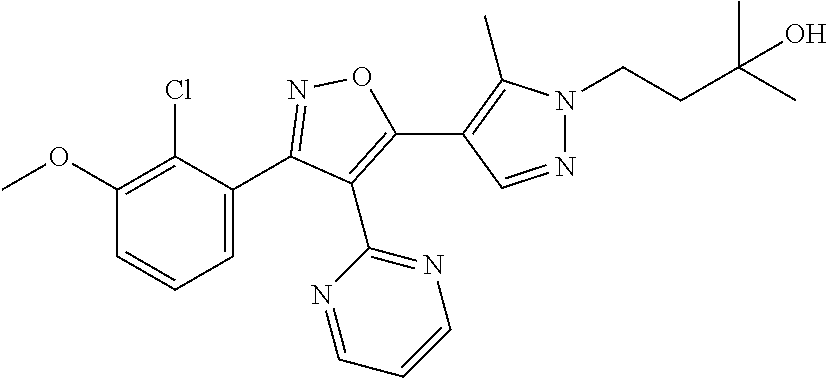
C1(OC)=C(Cl)C(C2=NOC(C3=C(C)N(CCC(C)(C)O)N=C3)=C2C2=NC=CC=N2)=CC=C1
